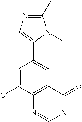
C1(C2=CC3=C(C(O)=C2)N=CNC3=O)=CN=C(C)N1C
